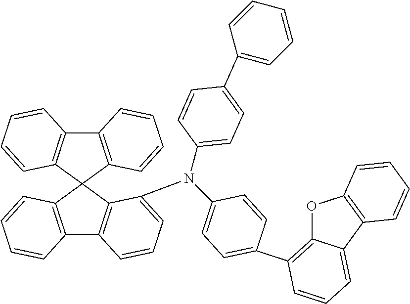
C12=C(C3(C4=C1C=CC=C4N(C1=CC=C(C4=C5OC6=C(C5=CC=C4)C=CC=C6)C=C1)C1=CC=C(C4=CC=CC=C4)C=C1)C1=C(C4=C3C=CC=C4)C=CC=C1)C=CC=C2
